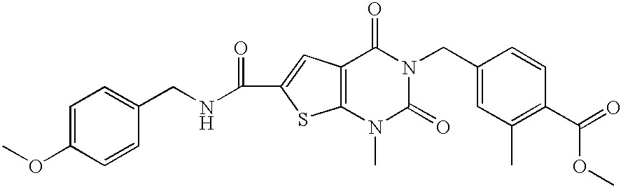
C1=C(OC)C=CC(CNC(=O)C2=CC3=C(S2)N(C)C(=O)N(CC2=CC(C)=C(C(=O)OC)C=C2)C3=O)=C1
